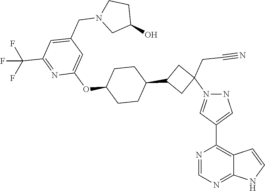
N1=CN=C2C(=C1C1=CNN(C3(CC#N)CC(C4CCC(OC5=CC(CN6CC(O)CC6)=CC(C(F)(F)F)=N5)CC4)C3)=C1)C=CN2
